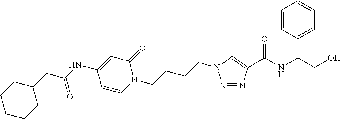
N1=NC(C(NC(CO)C2=CC=CC=C2)=O)=CN1CCCCN1C(=O)C=C(NC(CC2CCCCC2)=O)C=C1
